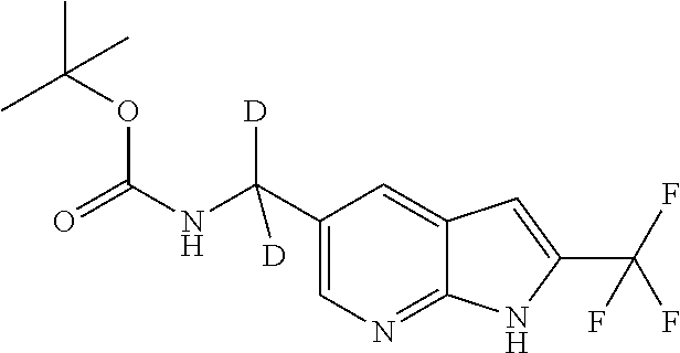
C1(C(NC(=O)OC(C)(C)C)([D])[D])=CN=C2C(=C1)C=C(C(F)(F)F)N2
